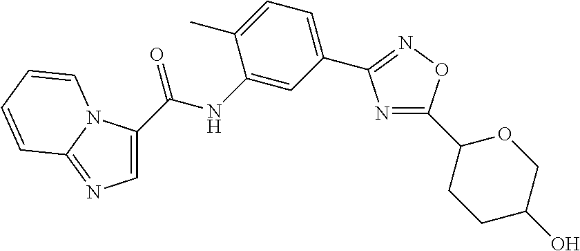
C1=C(C(NC2=CC(C3=NOC(C4CCC(O)CO4)=N3)=CC=C2C)=O)N2C(=N1)C=CC=C2
